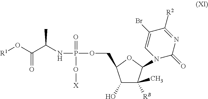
N(C(C(O[R1])=O)C)P(=O)(O[X])OCC1C(O)C([RB])(C)C(N2C(=O)N=C([R2])C(Br)=C2)O1
